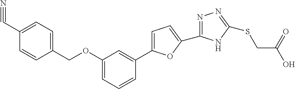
C1=C(C2=CC(OCC3=CC=C(C#N)C=C3)=CC=C2)OC(C2=NN=C(SCC(O)=O)N2)=C1
